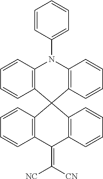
C1=CC(N2C3=C(C=CC=C3)C3(C4=C2C=CC=C4)C2=C(C(=C([NC])[CN])C4=C3C=CC=C4)C=CC=C2)=CC=C1
